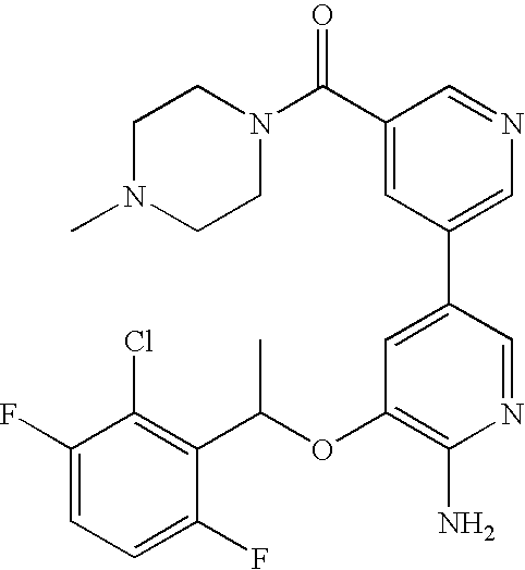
C1(F)=CC=C(F)C(C(OC2=C(N)N=CC(C3=CN=CC(C(N4CCN(C)CC4)=O)=C3)=C2)C)=C1Cl
